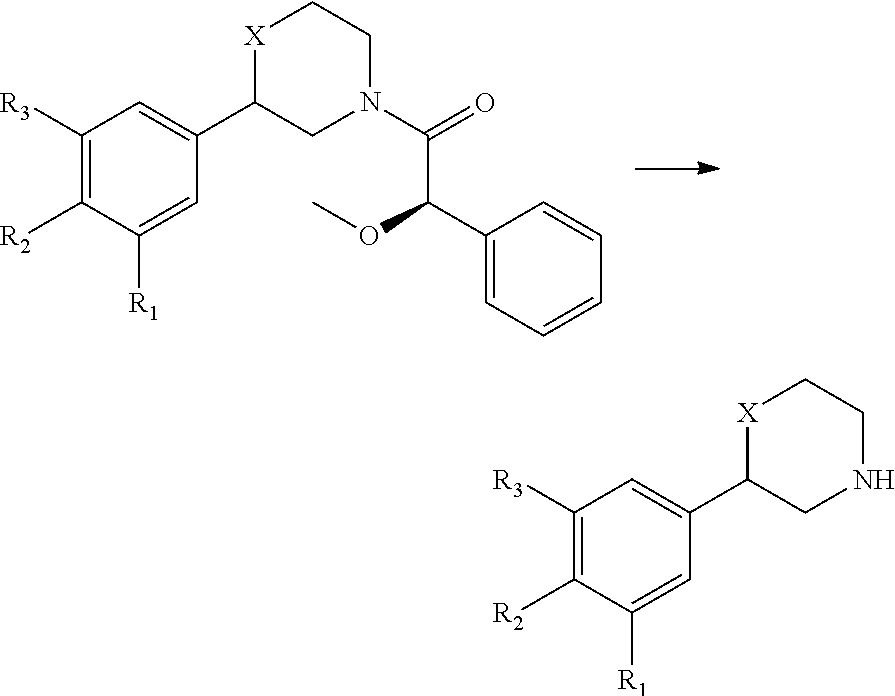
C1([R3])=C([R2])C([R1])=CC(C2CN(C(=O)C(OC)C3=CC=CC=C3)CC[X]2)=C1.C1=C(C2CNCC[X]2)C=C([R1])C([R2])=C1[R3]
